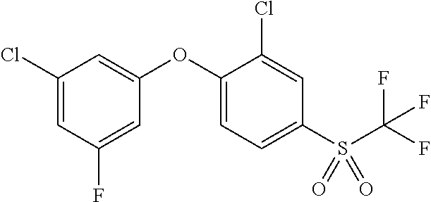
C1(Cl)=CC(F)=CC(OC2=CC=C(S(C(F)(F)F)(=O)=O)C=C2Cl)=C1
